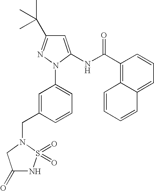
C1=C(NC(C2=C3C(=CC=C2)C=CC=C3)=O)N(C2=CC=CC(CN3CC(=O)NS3(=O)=O)=C2)N=C1C(C)(C)C
